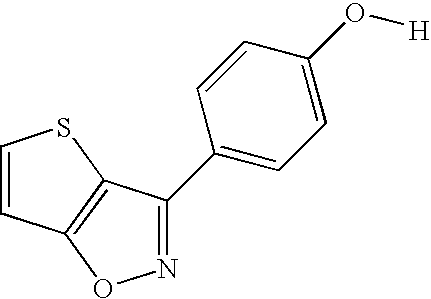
C1=CC2=C(S1)C(C1=CC=C(O[H])C=C1)=NO2
